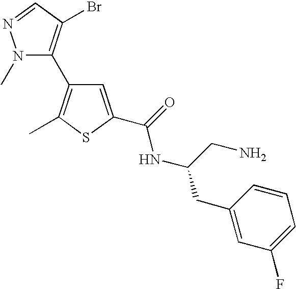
N1(C)C(C2=C(C)SC(C(NC(CN)CC3=CC(F)=CC=C3)=O)=C2)=C(Br)C=N1
